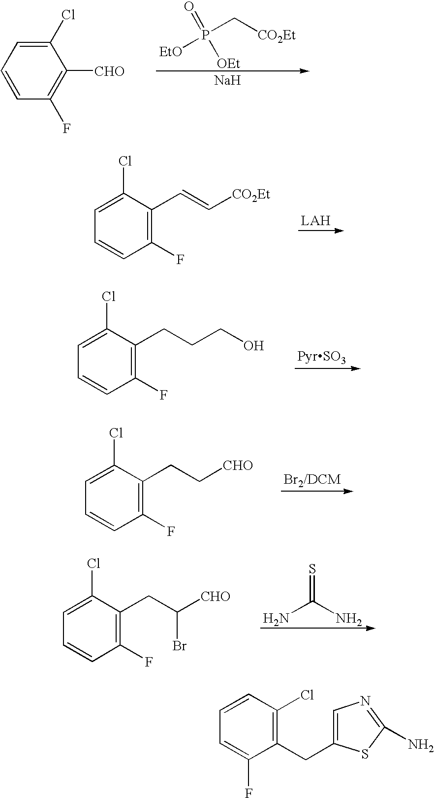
C1=CC(F)=C([CHO])C(Cl)=C1.P(C[CO2Et])([EtO])(=O)[OEt].[Na].C1(Cl)=CC=CC(F)=C1C=C[CO2Et].C1(Cl)=CC=CC(F)=C1CCCO.C1(Cl)=CC=CC(F)=C1CC[CHO].C1(Cl)=CC=CC(F)=C1CC([CHO])Br.NC(N)=S.C1=CC=C(F)C(CC2=CN=C(N)S2)=C1Cl
